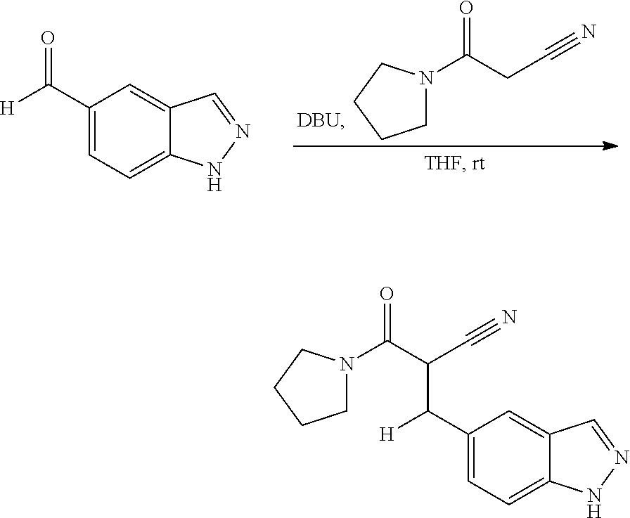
N1(C(CC#N)=O)CCCC1.C1(C(=O)[H])=CC=C2C(=C1)C=NN2.C1(C([H])C(C#N)C(N2CCCC2)=O)=CC=C2C(=C1)C=NN2
